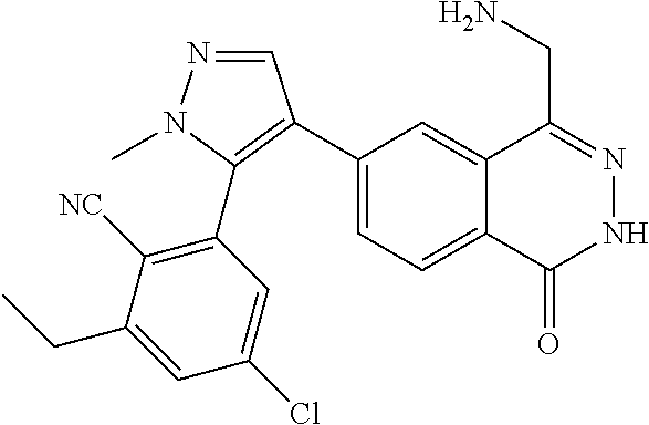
C1(C2=C(C3=C([NC])C(CC)=CC(Cl)=C3)N(C)N=C2)=CC=C2C(=C1)C(CN)=NNC2=O
